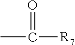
CC([R7])=O
